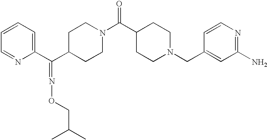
C1=CC=C(C(C2CCN(C(C3CCN(CC4=CC(N)=NC=C4)CC3)=O)CC2)=NOCC(C)C)N=C1
